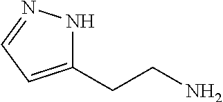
N1C(CCN)=CC=N1
